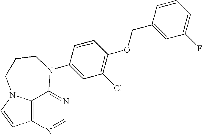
C12=C3N=CN=C1N(C1=CC(Cl)=C(OCC4=CC(F)=CC=C4)C=C1)CCCN2C=C3
